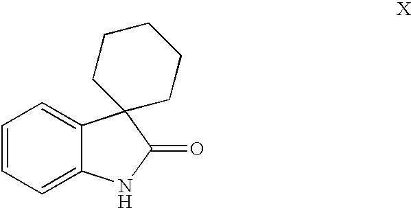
C1=CC=C2C(=C1)C1(C(=O)N2)CCCCC1
